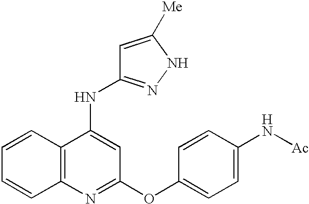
C12=C(C(NC3=NNC([Me])=C3)=CC(OC3=CC=C(N[Ac])C=C3)=N1)C=CC=C2
